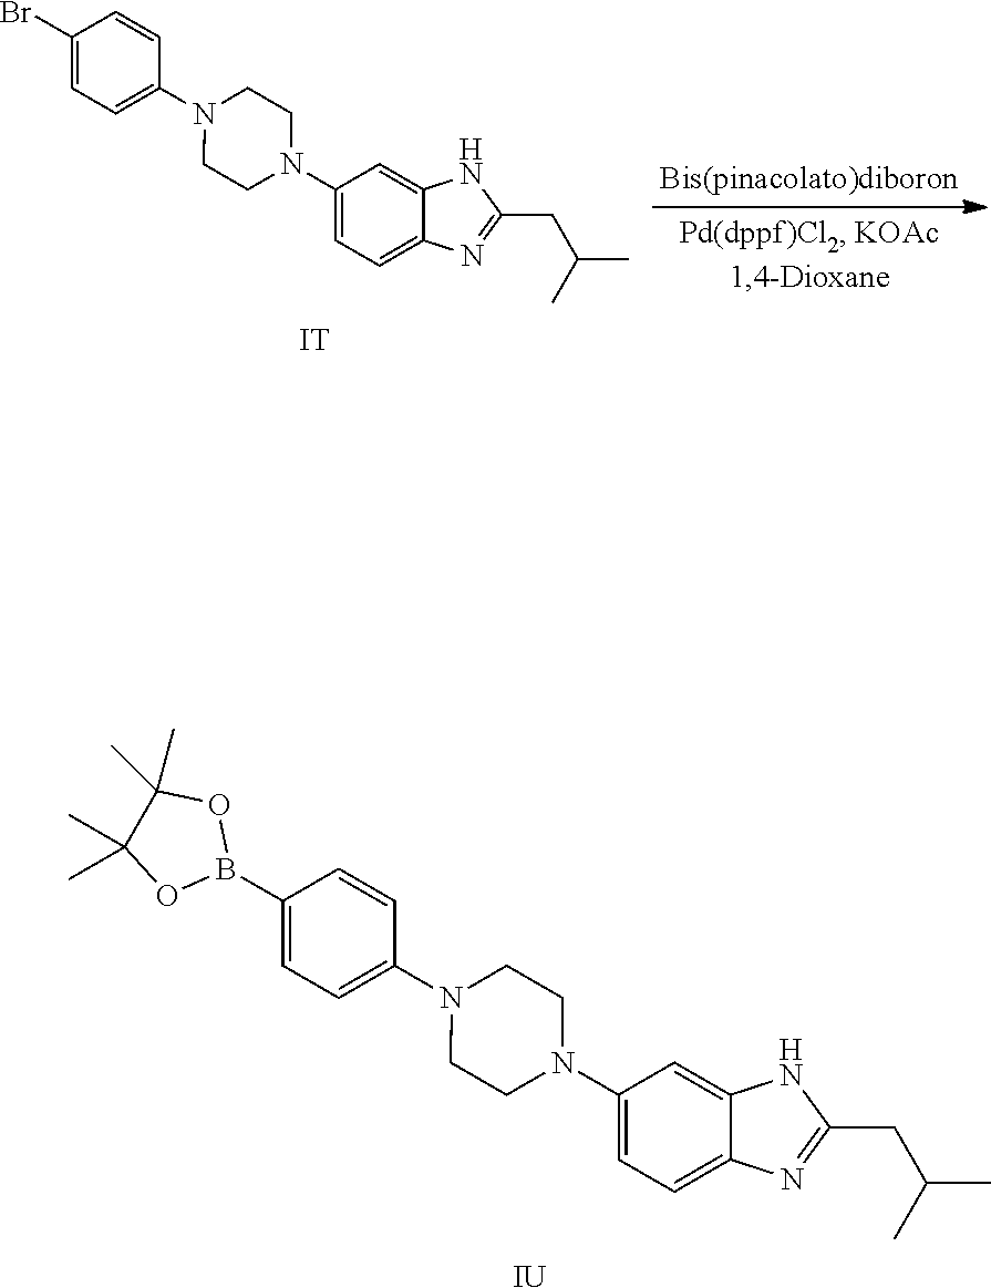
C1(B2OC(C)(C)C(C)(C)O2)=CC=C(N2CCN(C3=CC=C4C(=C3)NC(CC(C)C)=N4)CC2)C=C1.[IU].C1(Br)=CC=C(N2CCN(C3=CC=C4C(=C3)NC(CC(C)C)=N4)CC2)C=C1.[IT]
